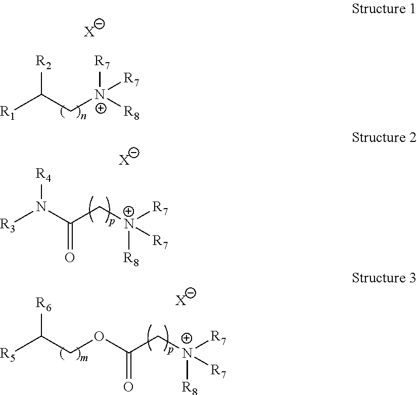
[R3]N(C(C[N+]([R7])([R7])[R8])=O)[R4].[X].[R1]C(C[N+]([R8])([R7])[R7])[R2].[X].[R5]C(COC(C[N+]([R7])([R8])[R7])=O)[R6].[X]
